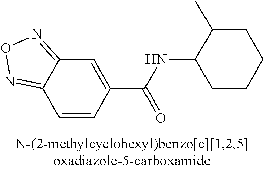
C1=CC(C(NC2CCCCC2C)=O)=CC2=NON=C12
